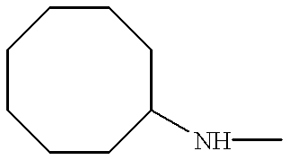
C1CCCC(NC)CCC1
